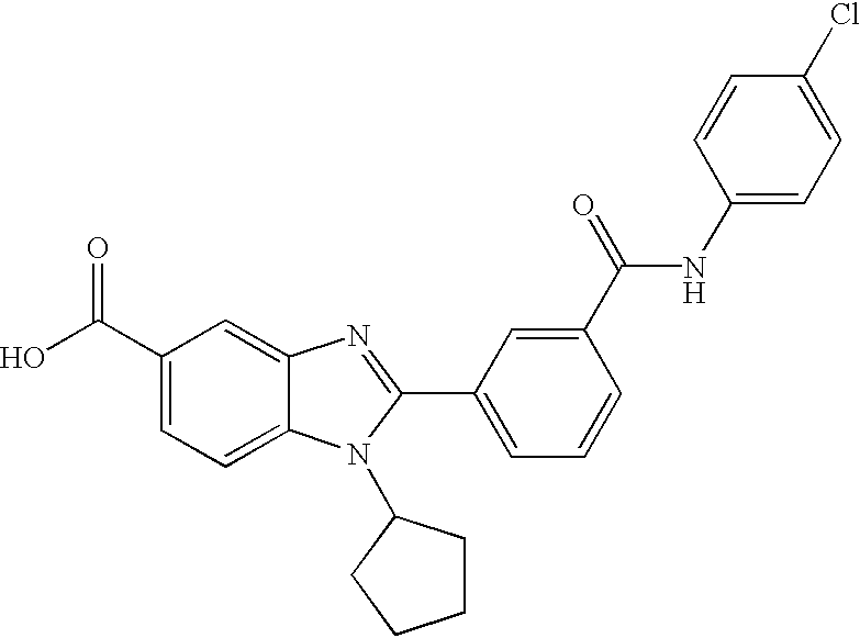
C1(C(O)=O)=CC=C2C(=C1)N=C(C1=CC=CC(C(=O)NC3=CC=C(Cl)C=C3)=C1)N2C1CCCC1
